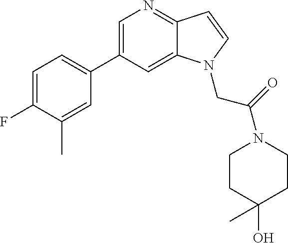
C1=C(C2=CC=C(F)C(C)=C2)C=C2C(=N1)C=CN2CC(N1CCC(O)(C)CC1)=O
